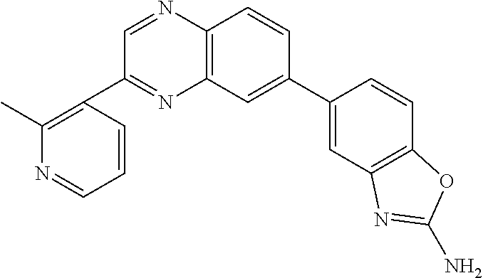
C1(C2=C(C)N=CC=C2)=NC2=C(N=C1)C=CC(C1=CC3=C(C=C1)OC(N)=N3)=C2
